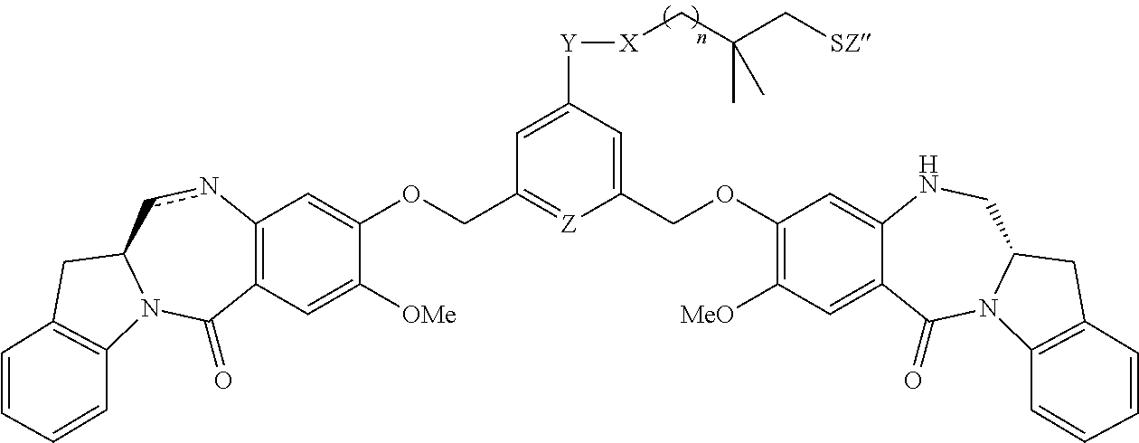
C12=C(C=C([OMe])C(OCC3=[Z]C(COC4=C([MeO])C=C5C(=C4)NCC4N(C5=O)C5=C(C4)C=CC=C5)=CC([Y][X]CC(C)(C[SZ])C)=C3)=C1)C(=O)N1C(cn2)CC2=C1C=CC=C2
